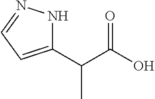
C1(C(C(O)=O)C)=CC=NN1
